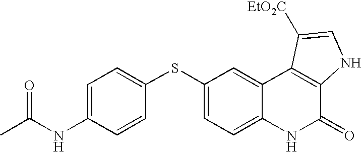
C1(SC2=CC=C(NC(C)=O)C=C2)=CC=C2C(=C1)C1=C(C(=O)N2)NC=C1[EtO2C]
